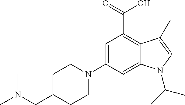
OC(=O)C1=C2C(=CC(N3CCC(CN(C)C)CC3)=C1)N(C(C)C)C=C2C
